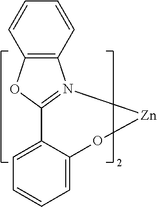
C12=C(C=CC=C1)N1=C(O2)C2=CC=CC=C2O[Zn]1
